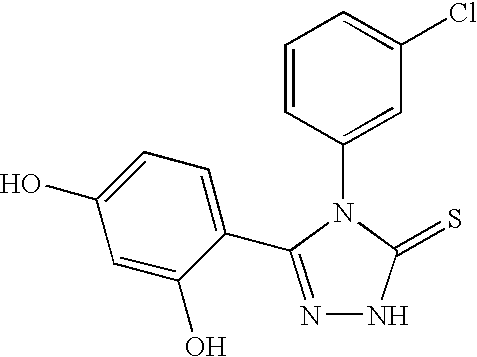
C1(N2C(=S)NN=C2C2=CC=C(O)C=C2O)=CC(Cl)=CC=C1
